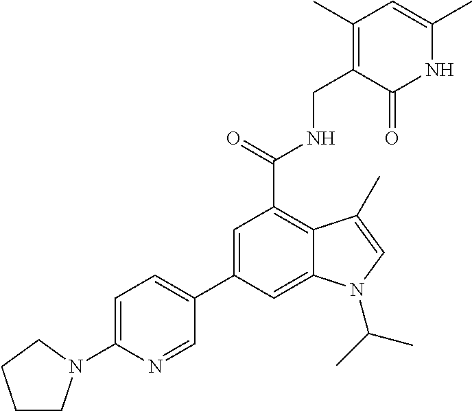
N1C(C)=CC(C)=C(CNC(C2=C3C(=CC(C4=CC=C(N5CCCC5)N=C4)=C2)N(C(C)C)C=C3C)=O)C1=O
